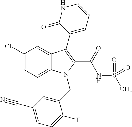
C1(Cl)=CC=C2C(=C1)C(C1=CC=CNC1=O)=C(C(NS(C)(=O)=O)=O)N2CC1=CC(C#N)=CC=C1F
